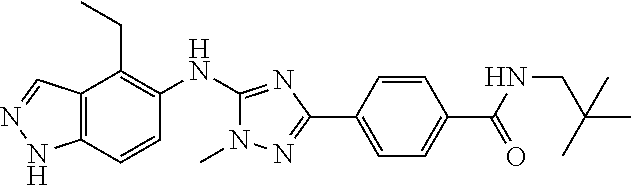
C12=C(C=CC(NC3=NC(C4=CC=C(C(=O)NCC(C)(C)C)C=C4)=NN3C)=C1CC)NN=C2
